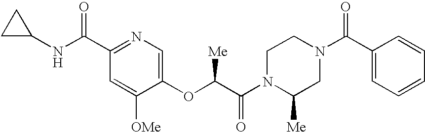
N1(C(C(OC2=CN=C(C(NC3CC3)=O)C=C2[OMe])[Me])=O)CCN(C(C2=CC=CC=C2)=O)CC1[Me]
